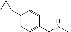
C1(C2CC2)=CC=C(CNC)C=C1
